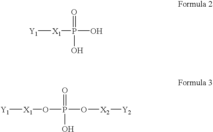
[Y1][X1]P(O)(=O)O.[Y1][X1]OP(O[X2][Y2])(=O)O
